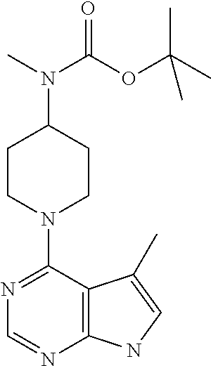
N1=C(N2CCC(N(C)C(OC(C)(C)C)=O)CC2)C2=C(N=C1)NC=C2C
